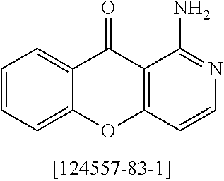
C1=CC=C2C(=C1)C(=O)C1=C(O2)C=CN=C1N
